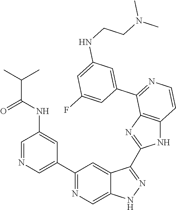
C1=NC=C(C2=NC=C3C(=C2)C(C2=NC4=C(N2)C=CN=C4C2=CC(NCCN(C)C)=CC(F)=C2)=NN3)C=C1NC(C(C)C)=O
